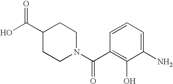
OC(C1CCN(C(C2=C(O)C(N)=CC=C2)=O)CC1)=O
